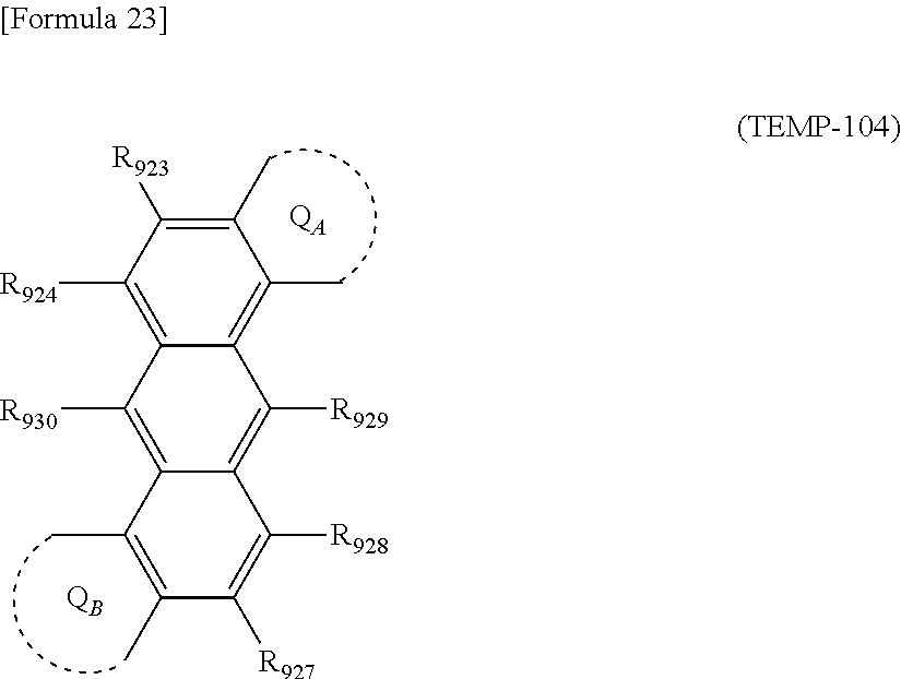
C12=C([R924])C([R923])=C(C)C(C)=C1C([R929])=C1C(=C2[R930])C(C)=C(C)C([R927])=C1[R928].[QA]
